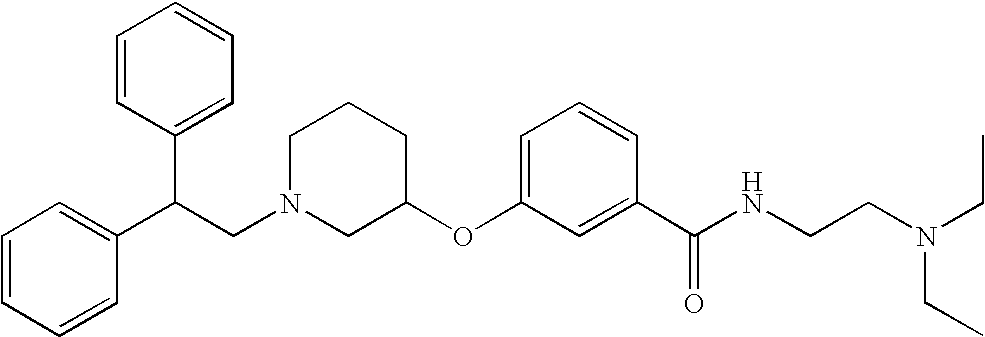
C1N(CC(C2=CC=CC=C2)C2=CC=CC=C2)CC(OC2=CC=CC(C(NCCN(CC)CC)=O)=C2)CC1
